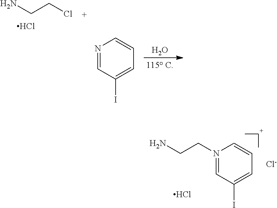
NCCCl.Cl.IC1=CC=CN=C1.O.N1(CCN)=CC(I)=CC=C1.[Cl-].Cl
